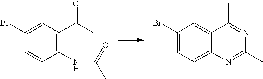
C1(Br)=CC(C(C)=O)=C(NC(C)=O)C=C1.C1(Br)=CC=C2C(=C1)C(C)=NC(C)=N2
